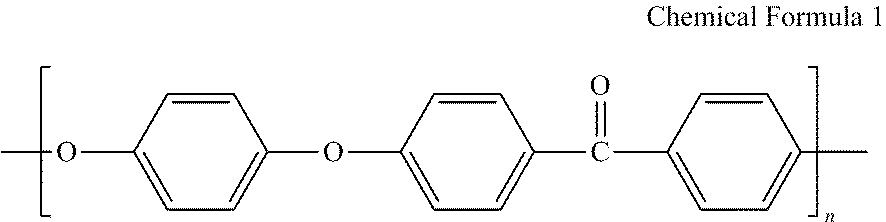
C1=CC(OC)=CC=C1OC1=CC=C(C(=O)C2=CC=C(C)C=C2)C=C1
